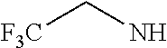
[F3C]CN
